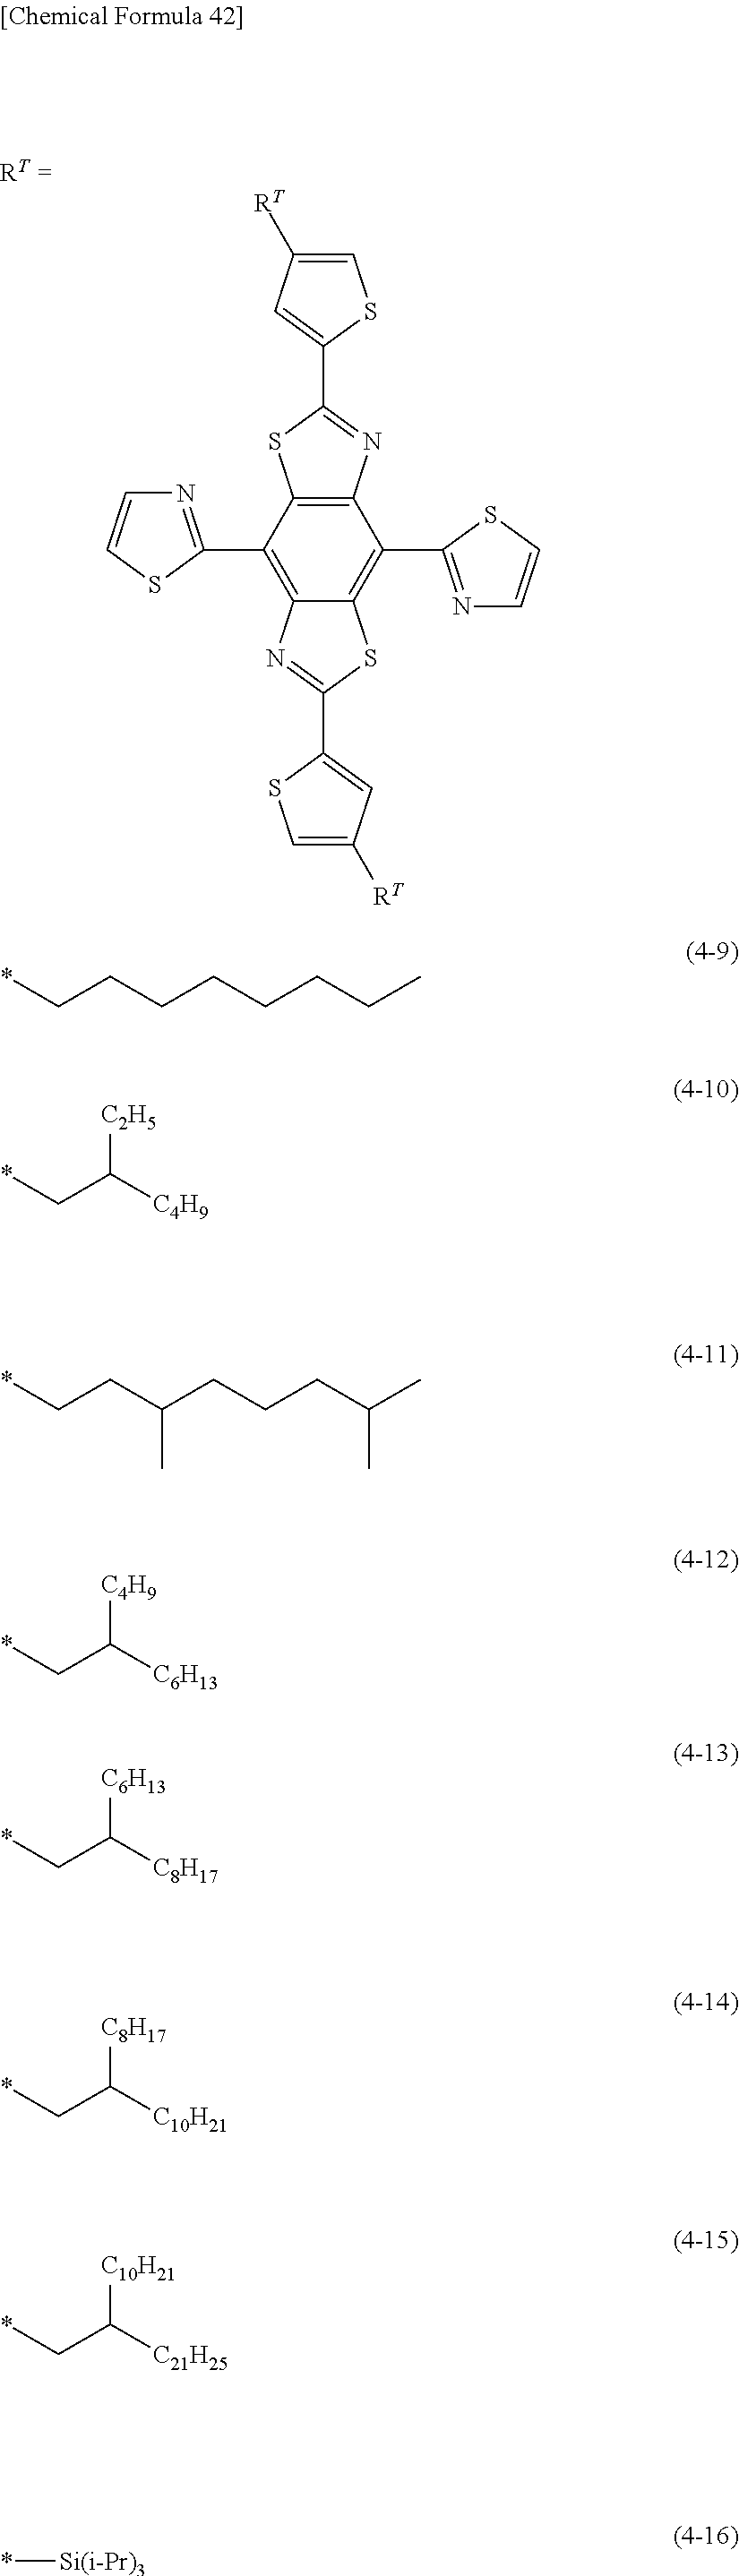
C12=C(C3=NC=CS3)C3=C(C(C4=NC=CS4)=C1SC(C1=CC([RT])=CS1)=N2)N=C(C1=CC([RT])=CS1)S3.*CCCCCCCC.*CC([C4H9])[C2H5].*CCC(CCCC(C)C)C.*CC([C6H13])[C4H9].*CC([C8H17])[C6H13].*CC([C10H21])[C8H17].*CC([C21H25])[C10H21].*[Si(i-Pr)3]
